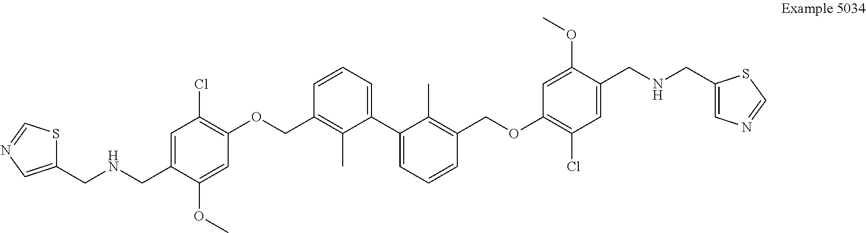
C1=CC=C(C2=CC=CC(COC3=C(Cl)C=C(CNCC4=CN=CS4)C(OC)=C3)=C2C)C(C)=C1COC1=C(Cl)C=C(CNCC2=CN=CS2)C(OC)=C1
